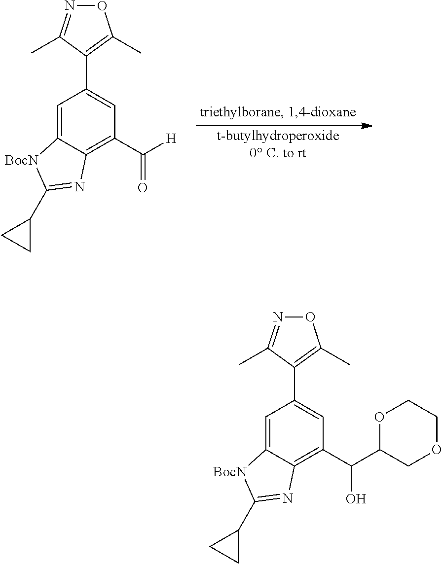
[t-butylhydroperoxide0 C. to rt].C12=CC(C3=C(C)ON=C3C)=CC(C([H])=O)=C1N=C(C1CC1)[BocN]2.C12=CC(C3=C(C)ON=C3C)=CC(C(C3COCCO3)O)=C1N=C(C1CC1)[BocN]2
